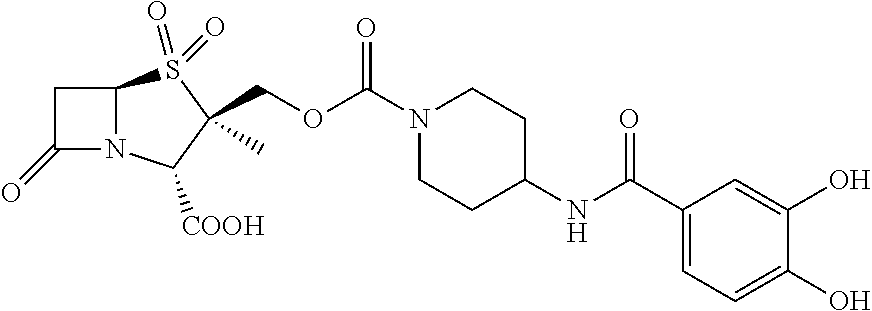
C1C(=O)N2C1S(=O)(=O)C(C)(COC(N1CCC(NC(C3=CC=C(O)C(O)=C3)=O)CC1)=O)C2[COOH]
